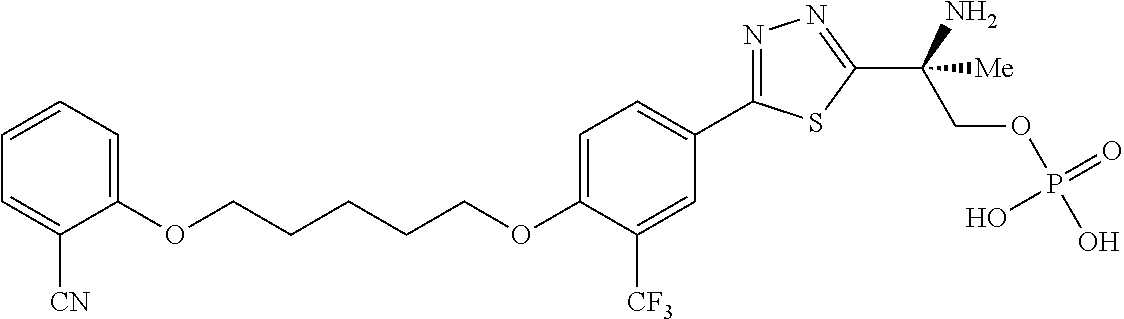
C(OC1=CC=C(C2=NN=C(C(COP(O)(=O)O)(N)[Me])S2)C=C1[CF3])CCCCOC1=CC=CC=C1[CN]
